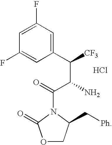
O1CC(C[Ph])N(C(=O)C(C([CF3])C2=CC(F)=CC(F)=C2)N)C1=O.Cl
